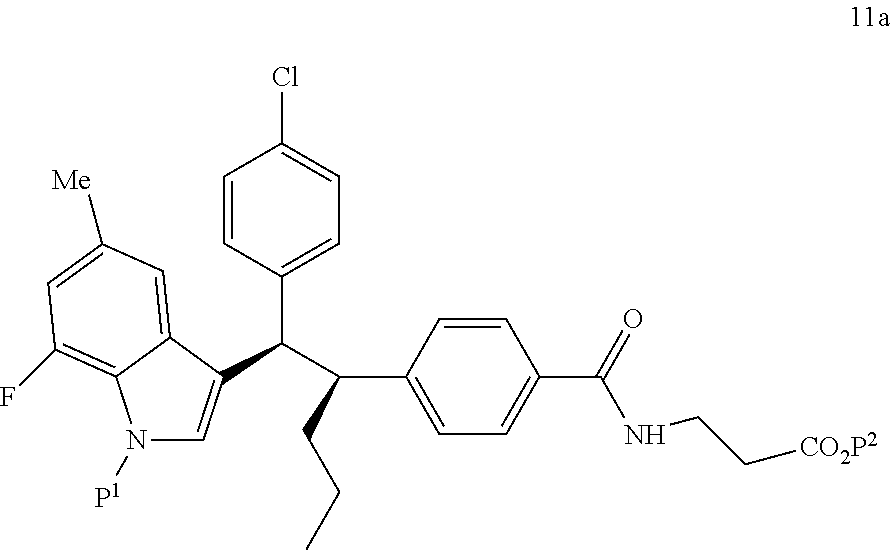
N1([P1])C=C(C(C(C2=CC=C(C(NCC[CO2P2])=O)C=C2)CCC)C2=CC=C(Cl)C=C2)C2=CC([Me])=CC(F)=C12
